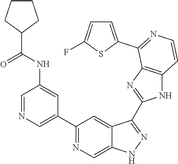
C1=NC=C(C2=NC=C3C(=C2)C(C2=NC4=C(N2)C=CN=C4C2=CC=C(F)S2)=NN3)C=C1NC(C1CCCC1)=O
